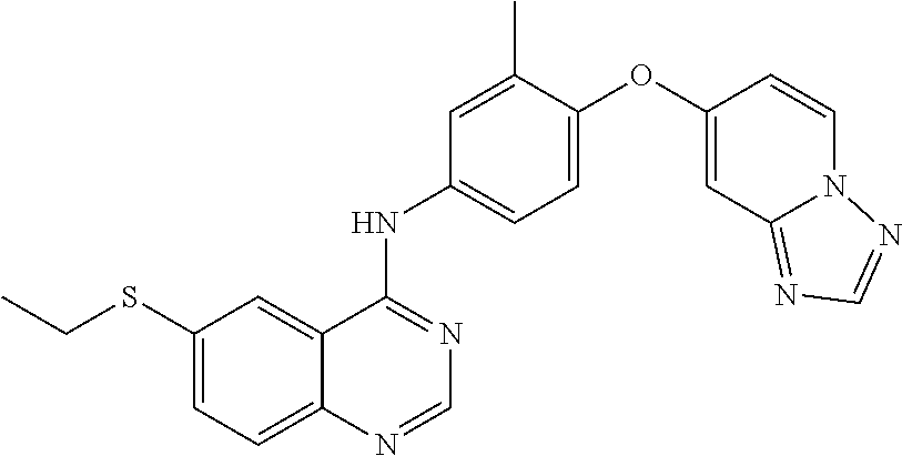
C12=CC=C(SCC)C=C1C(NC1=CC=C(OC3=CC4=NC=NN4C=C3)C(C)=C1)=NC=N2
